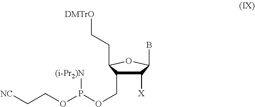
C1([X])C(COP(OCC[NC])[(i-Pr2)N])C(CC[DMTrO])OC1B
